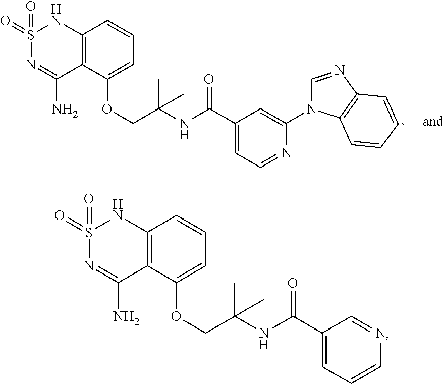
C12=C(C(OCC(NC(C3=CC=NC(N4C=NC5=C4C=CC=C5)=C3)=O)(C)C)=CC=C1)C(N)=NS(=O)(=O)N2.C12=C(C(OCC(NC(C3=CC=CN=C3)=O)(C)C)=CC=C1)C(N)=NS(=O)(=O)N2
